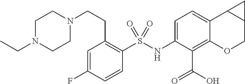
C1=C2C(=C(C(=O)O)C(NS(C3=C(CCN4CCN(CC)CC4)C=C(F)C=C3)(=O)=O)=C1)OCC1C2C1
